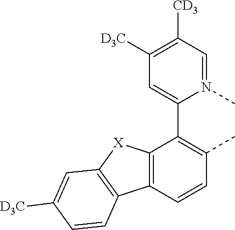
C12=C(C=CC(C)=C1C1=CC([D3C])=C([CD3])C=N1C)C1=C([X]2)C=C([D3C])C=C1
